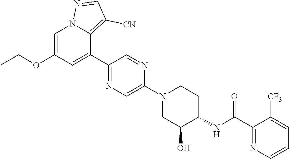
C1=C(OCC)C=C(C2=NC=C(N3CC(O)C(NC(C4=NC=CC=C4[CF3])=O)CC3)N=C2)C2=C([CN])C=NN12
